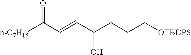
[n-C7H15]C(C=CC(CCC[OTBDPS])O)=O
